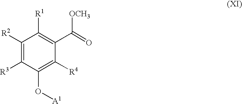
C1([R2])=C([R3])C(O[A1])=C([R4])C(C(=O)[OCH3])=C1[R1]
